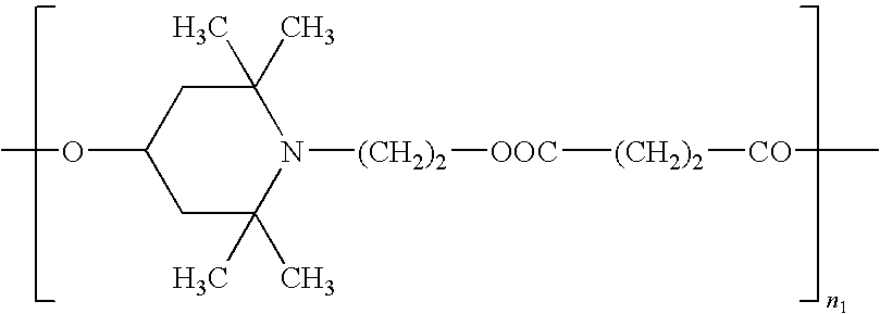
C1C(C)(C)N([(CH2)2][OOC][(CH2)2][CO]C)C(C)(C)CC1OC
